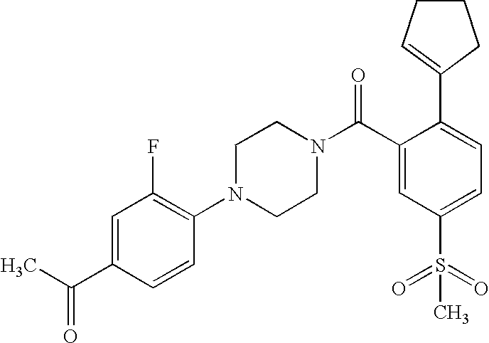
O=C(C1=CC(F)=C(N2CCN(C(C3=CC(S(=O)(=O)C)=CC=C3C3=CCCC3)=O)CC2)C=C1)C
